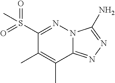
C1(S(=O)(=O)C)=NN2C(=NN=C2N)C(C)=C1C
